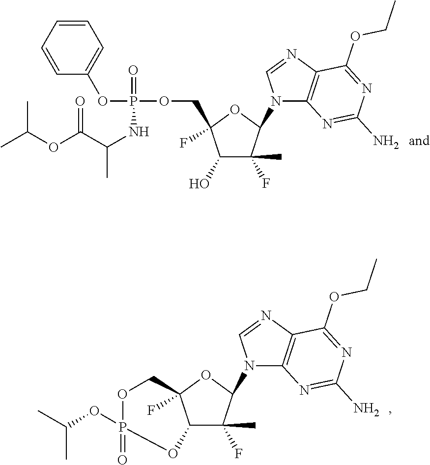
C1(O)C(F)(C)C(N2C3=C(N=C2)C(OCC)=NC(N)=N3)OC1(F)COP(OC1=CC=CC=C1)(=O)NC(C)C(OC(C)C)=O.C12C(F)(C)C(N3C4=C(N=C3)C(OCC)=NC(N)=N4)OC1(F)COP(=O)(OC(C)C)O2
